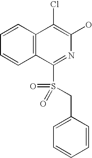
C12=C(C(Cl)=C(O)N=C1S(CC1=CC=CC=C1)(=O)=O)C=CC=C2
